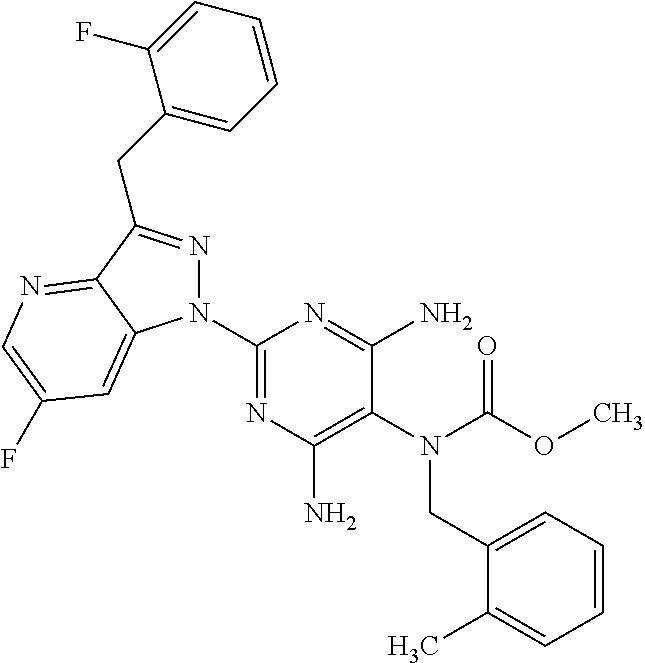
C1(N2N=C(CC3=CC=CC=C3F)C3=NC=C(F)C=C23)=NC(N)=C(N(C(OC)=O)CC2=CC=CC=C2C)C(N)=N1
